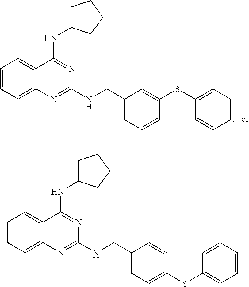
C1=CC=C2C(=C1)C(NC1CCCC1)=NC(NCC1=CC=CC(SC3=CC=CC=C3)=C1)=N2.C1=CC=C2C(=C1)C(NC1CCCC1)=NC(NCC1=CC=C(SC3=CC=CC=C3)C=C1)=N2
